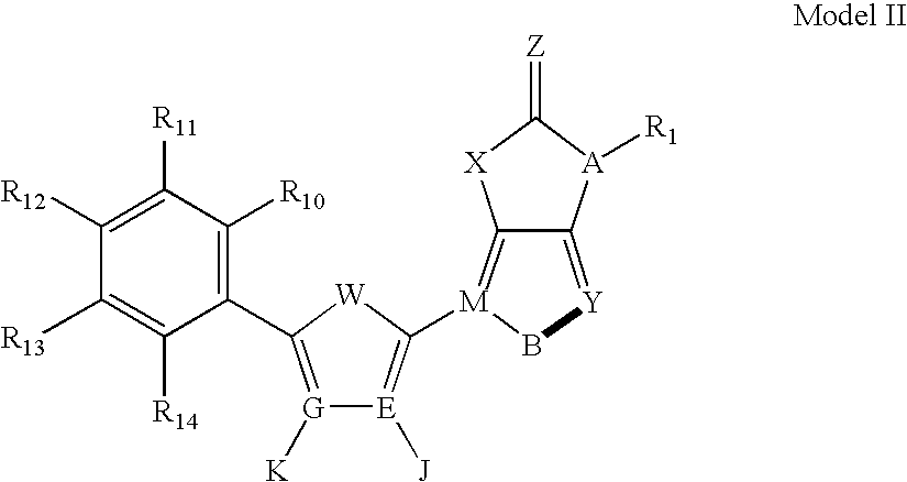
C1([R10])=C(C2=[G]([K])[E]([J])=C([M]3=C4C(=[Y]B3)[A]([R1])C(=[Z])[X]4)[W]2)C([R14])=C([R13])C([R12])=C1[R11]
